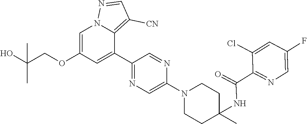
C1=C(OCC(O)(C)C)C=C(C2=NC=C(N3CCC(C)(NC(=O)C4=NC=C(F)C=C4Cl)CC3)N=C2)C2=C([CN])C=NN12
